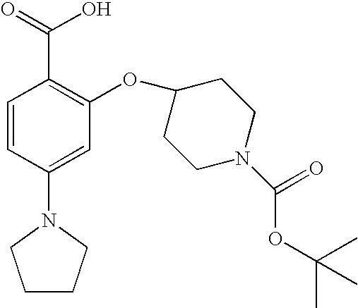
C1CCN(C2=CC(OC3CCN(C(OC(C)(C)C)=O)CC3)=C(C(=O)O)C=C2)C1
